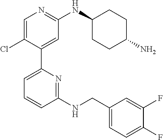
C1=C(Cl)C(C2=CC=CC(NCC3=CC=C(F)C(F)=C3)=N2)=CC(NC2CCC(N)CC2)=N1
